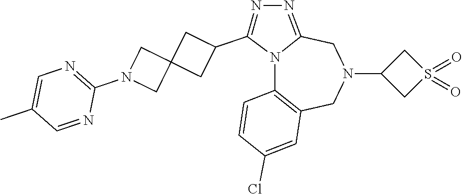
N12C3=C(CN(C4CS(=O)(=O)C4)CC1=NN=C2C1CC2(C1)CN(C1=NC=C(C)C=N1)C2)C=C(Cl)C=C3
